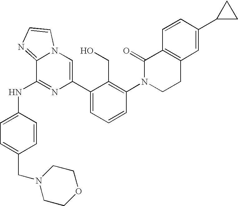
C1=C(NC2=NC(C3=CC=CC(N4CCC5=C(C4=O)C=CC(C4CC4)=C5)=C3CO)=CN3C2=NC=C3)C=CC(CN2CCOCC2)=C1
